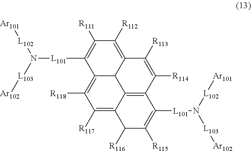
C1([R111])=C([L101]N([L102][Ar101])[L103][Ar102])C2=C([R118])C([R117])=C3C4=C(C([R114])=C([R113])C(=C1[R112])C24)C([L101]N([L103][Ar102])[L102][Ar101])=C([R115])C3[R116]
